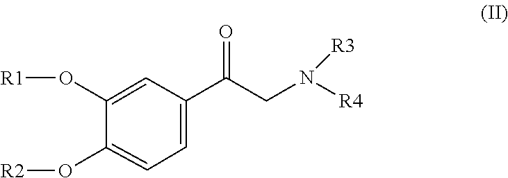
O(C1=CC(C(=O)CN([R4])[R3])=CC=C1O[R2])[R1]
